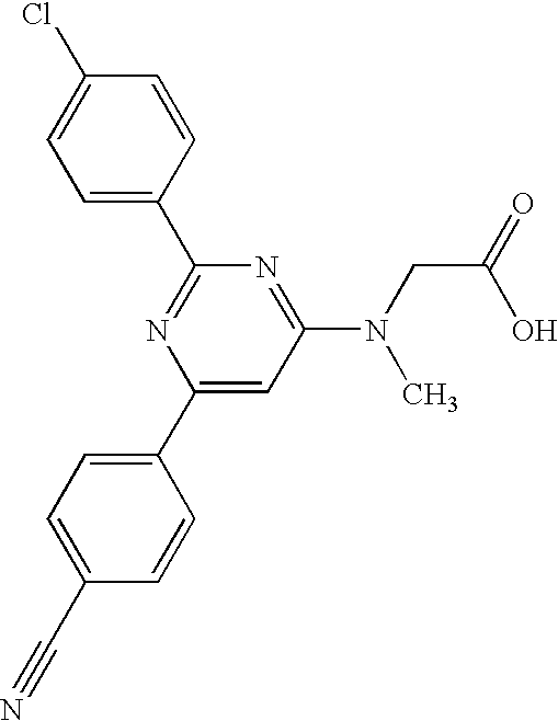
C1=C(Cl)C=CC(C2=NC(C3=CC=C(C#N)C=C3)=CC(N(CC(=O)O)C)=N2)=C1
